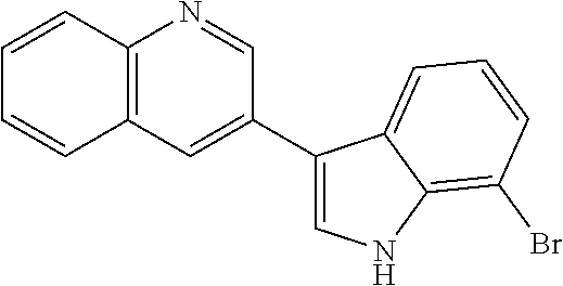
C1=CC2=C(C=C1)C=C(C1=CNC3=C(Br)C=CC=C13)C=N2
